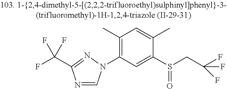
N1=CN(C2=C(C)C=C(C)C(S(=O)CC(F)(F)F)=C2)N=C1C(F)(F)F
